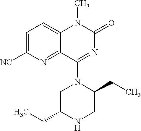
N1(C)C2=CC=C([NC])N=C2C(N2CC(CC)NCC2CC)=NC1=O
